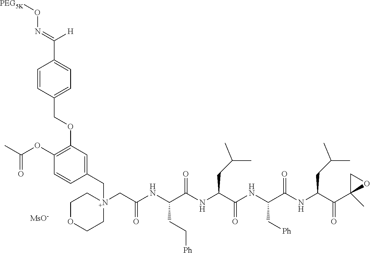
[MsO-].O(C1=C(OC(C)=O)C=CC(C[N+]2(CC(NC(C(NC(C(NC(C(NC(C(C3(C)OC3)=O)CC(C)C)=O)C[Ph])=O)CC(C)C)=O)CC[Ph])=O)CCOCC2)=C1)CC1=CC=C(C(=NO[PEG5K])[H])C=C1
